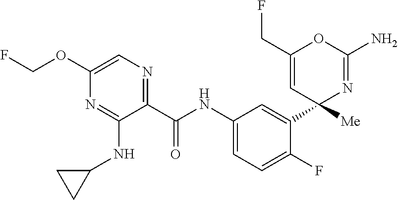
C1(C(NC2=CC=C(F)C(C3([Me])N=C(N)OC(CF)=C3)=C2)=O)=NC=C(OCF)N=C1NC1CC1
